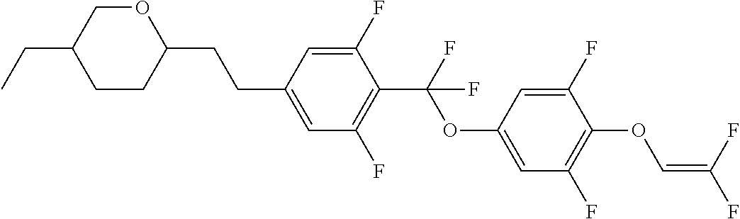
C1CC(CCC2=CC(F)=C(C(F)(OC3=CC(F)=C(OC=C(F)F)C(F)=C3)F)C(F)=C2)OCC1CC
